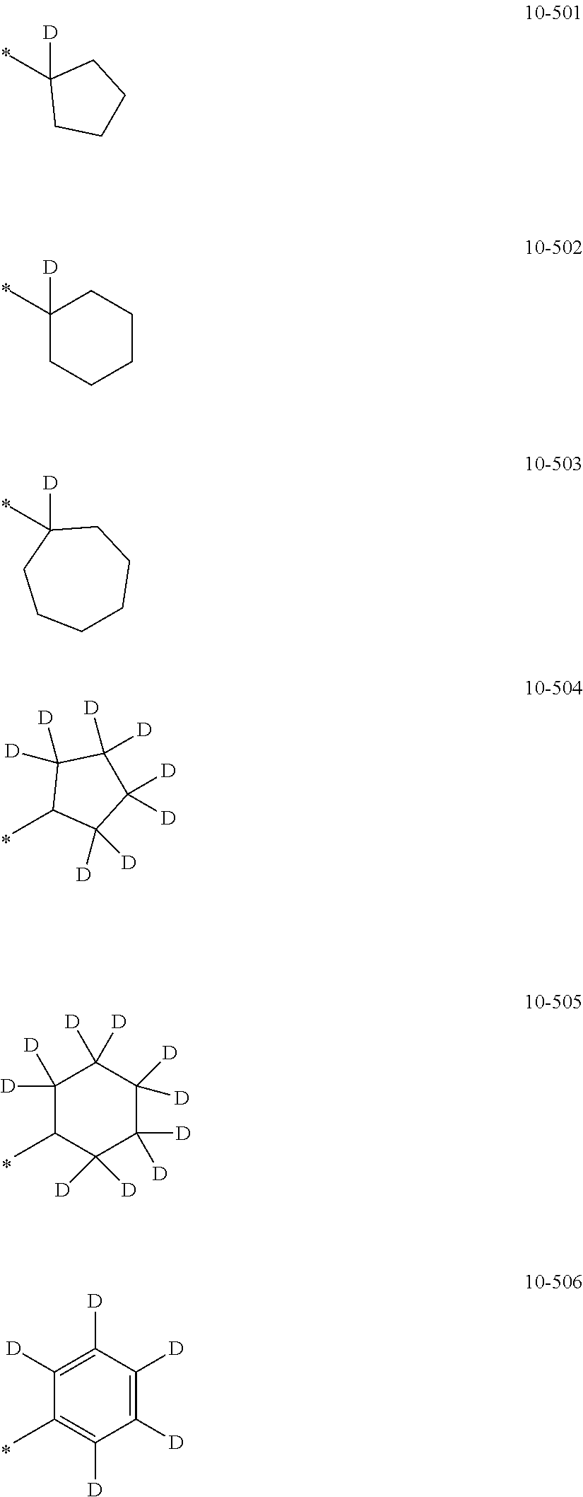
CC1C([D])([D])C([D])([D])C([D])([D])C1([D])[D].C1([D])=C([D])C([D])=C([D])C([D])=C1C.CC1([D])CCCC1.CC1([D])CCCCC1.CC1([D])CCCCCC1.C1([D])([D])C(C)C([D])([D])C([D])([D])C([D])([D])C1([D])[D]
